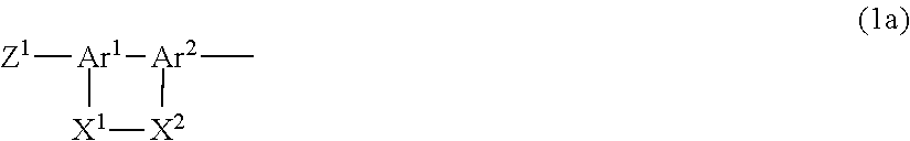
[Z1][Ar1]1[Ar2](C)[X2][X1]1
